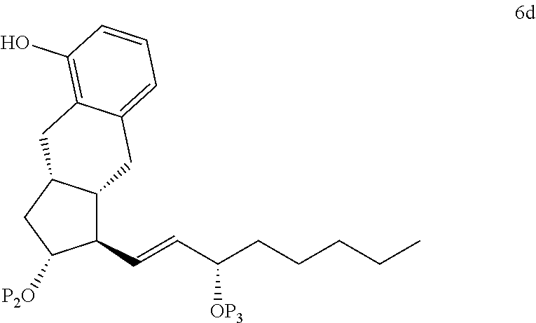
C12C(C=CC(CCCCC)[OP3])C([P2O])CC1CC1=C(O)C=CC=C1C2
